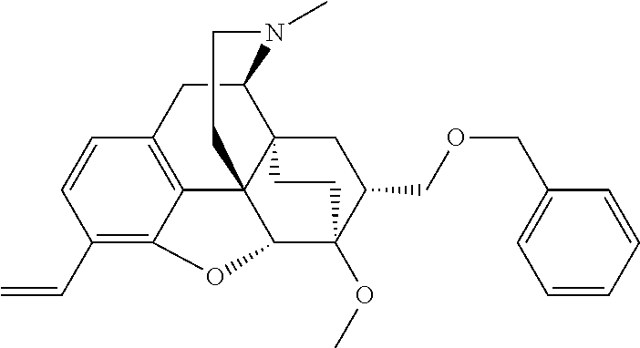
C1(C=C)=C2C3=C(C=C1)CC1C45C3(C(C(OC)(C(COCC3=CC=CC=C3)C4)CC5)O2)CCN1C
